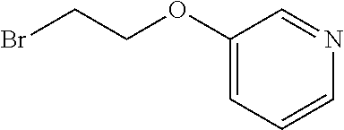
C1(OCCBr)=CC=CN=C1
